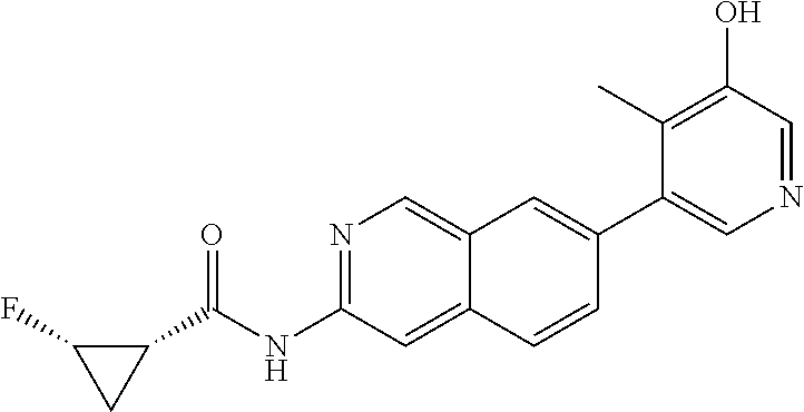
N1=C(NC(C2C(F)C2)=O)C=C2C(=C1)C=C(C1=CN=CC(O)=C1C)C=C2
